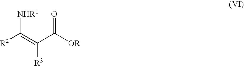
[R2]C(=C(C([OR])=O)[R3])[NHR1]
